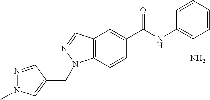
C12=C(C=CC(C(NC3=C(N)C=CC=C3)=O)=C1)N(CC1=CN(C)N=C1)N=C2
